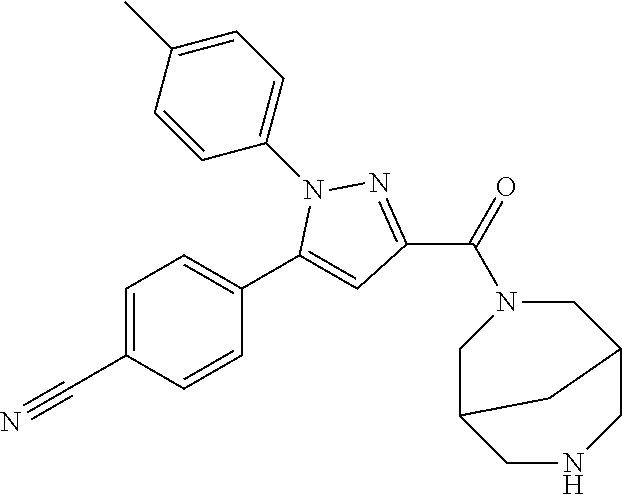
C1=C(C#N)C=CC(C2=CC(C(N3CC4CNCC(C3)C4)=O)=NN2C2=CC=C(C)C=C2)=C1
